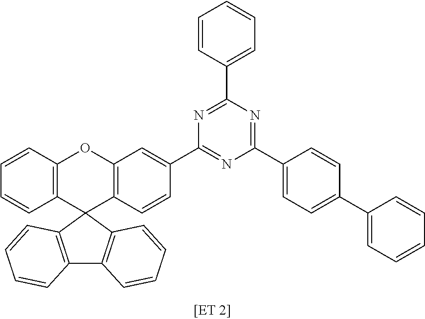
C12=C(C3(C4=C(O1)C=C(C1=NC(C5=CC=C(C6=CC=CC=C6)C=C5)=NC(C5=CC=CC=C5)=N1)C=C4)C1=C(C4=C3C=CC=C4)C=CC=C1)C=CC=C2
